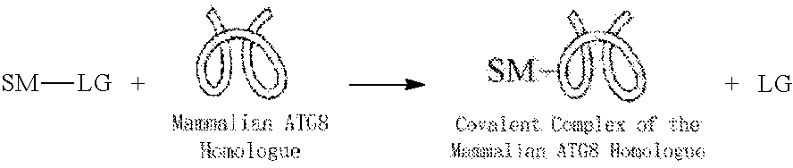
[SM][LG]
